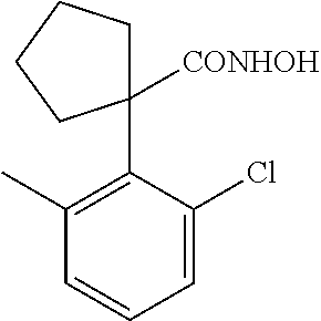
C1(C)=C(C2([CONHOH])CCCC2)C(Cl)=CC=C1
